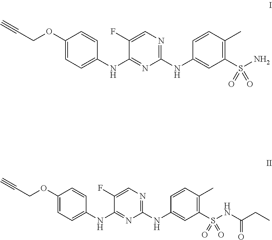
C1(OCC#C)=CC=C(NC2=NC(NC3=CC(S(N)(=O)=O)=C(C)C=C3)=NC=C2F)C=C1.C1(OCC#C)=CC=C(NC2=NC(NC3=CC(S(=O)(=O)NC(CC)=O)=C(C)C=C3)=NC=C2F)C=C1
